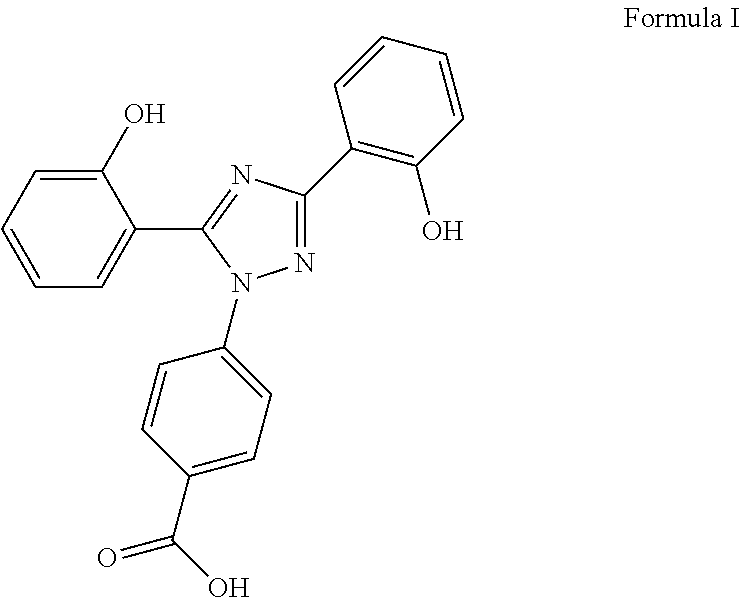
C1(O)=CC=CC=C1C1=NC(C2=C(O)C=CC=C2)=NN1C1=CC=C(C(O)=O)C=C1
